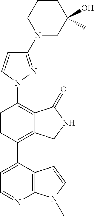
C1=C(C2=C3C(=C(N4C=CC(N5CC(C)(O)CCC5)=N4)C=C2)C(=O)NC3)C2=C(N=C1)N(C)C=C2
